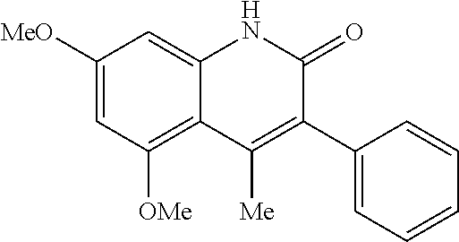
C1([MeO])=CC([OMe])=C2C(=C1)NC(=O)C(C1=CC=CC=C1)=C2[Me]
